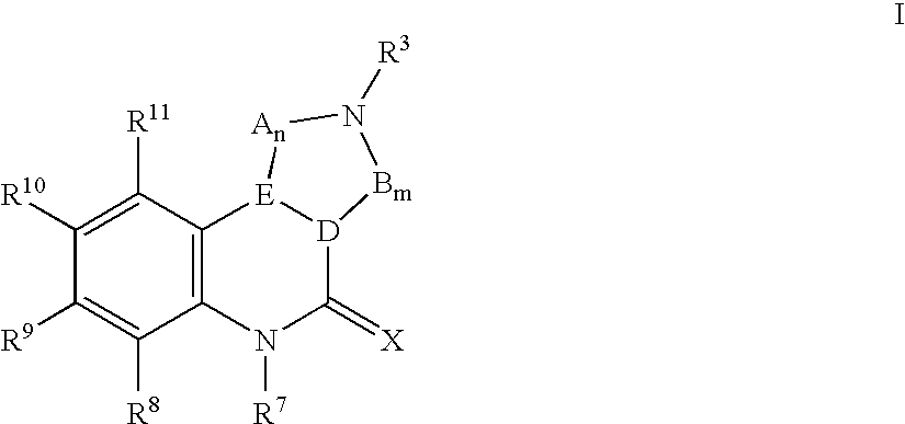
C1([R10])=C([R11])C2=C(C([R8])=C1[R9])N([R7])C(=[X])[D]1[E]2[An]N([R3])[Bm]1
